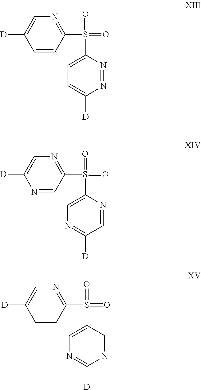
C1=CC(S(=O)(=O)C2=CC=C([D])N=N2)=NC=C1[D].N1=CC(S(=O)(=O)C2=CN=C([D])C=N2)=NC=C1[D].C1=CC(S(=O)(=O)C2=CN=C([D])N=C2)=NC=C1[D]
